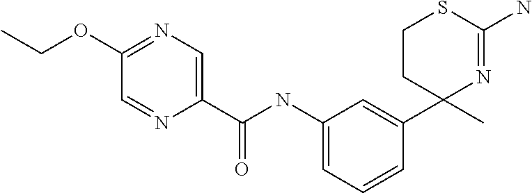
C1(OCC)=NC=C(C(NC2=CC=CC(C3(C)CCSC(N)=N3)=C2)=O)N=C1
